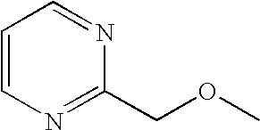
C1=CN=C(COC)N=C1
